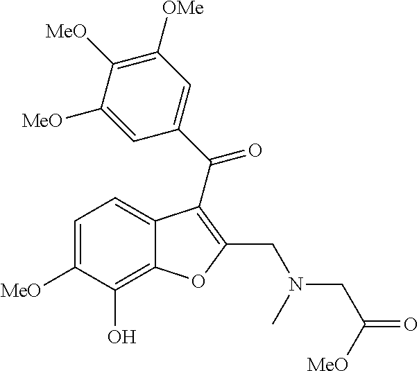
C12=C(O)C([MeO])=CC=C1C(C(C1=CC([OMe])=C([MeO])C([MeO])=C1)=O)=C(CN(CC(=O)[MeO])C)O2
